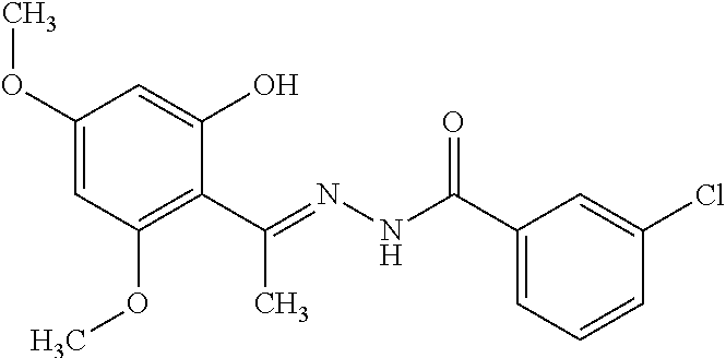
C1(OC)=CC(OC)=C(C(=NNC(C2=CC=CC(Cl)=C2)=O)C)C(O)=C1
